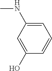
CNC1=CC=CC(O)=C1
